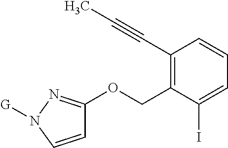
C1(C#CC)=C(COC2=NN([G])C=C2)C(I)=CC=C1
